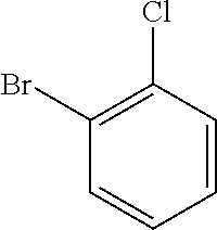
C1=CC(Cl)=C(Br)C=C1
